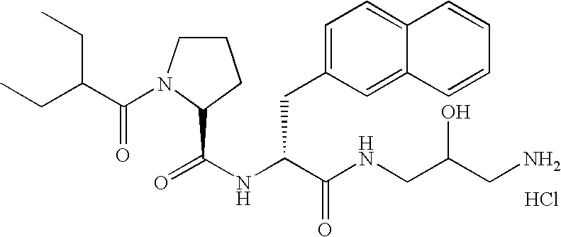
N(C(C(NCC(CN)O)=O)CC1=CC=C2C(=C1)C=CC=C2)C(=O)C1N(C(C(CC)CC)=O)CCC1.Cl
